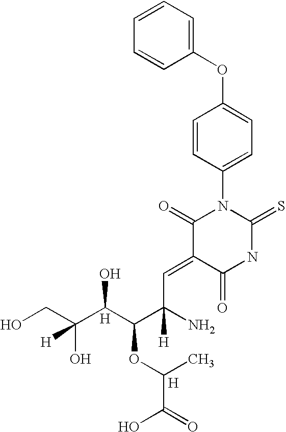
C1(OC2=CC=C(N3C(=O)C(=CC(C(C(C(CO)(O)[H])O)OC(C)C(=O)O)(N)[H])C(=O)NC3=S)C=C2)=CC=CC=C1.[H].[H]
